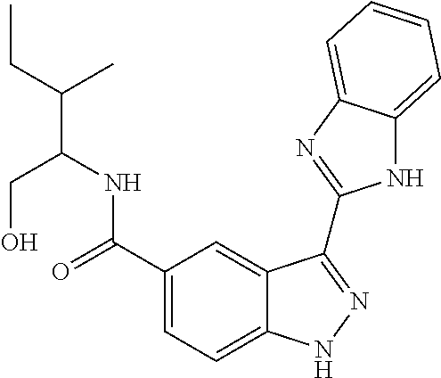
C1(C(=O)NC(CO)C(CC)C)=CC=C2C(=C1)C(C1=NC3=CC=CC=C3N1)=NN2
